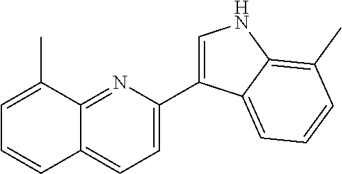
C1=C(C2=CNC3=C(C)C=CC=C23)N=C2C(=C1)C=CC=C2C
